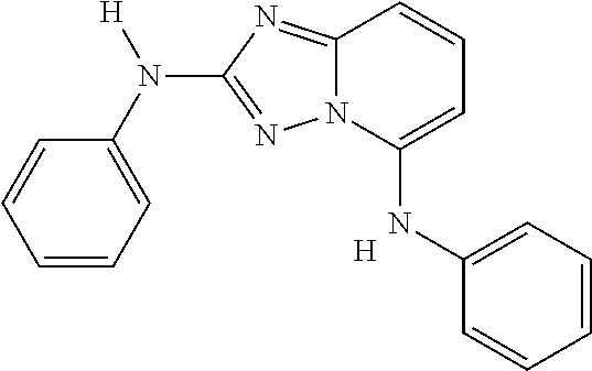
C1=CC=C(N([H])C2=NN3C(=N2)C=CC=C3NC2=CC=CC=C2)C=C1.[H]
